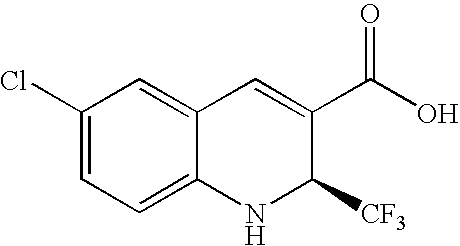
C1(Cl)=CC=C2C(=C1)C=C(C(O)=O)C([CF3])N2
